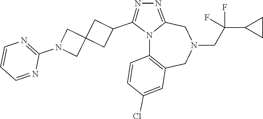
N12C3=C(CN(CC(C4CC4)(F)F)CC1=NN=C2C1CC2(C1)CN(C1=NC=CC=N1)C2)C=C(Cl)C=C3
